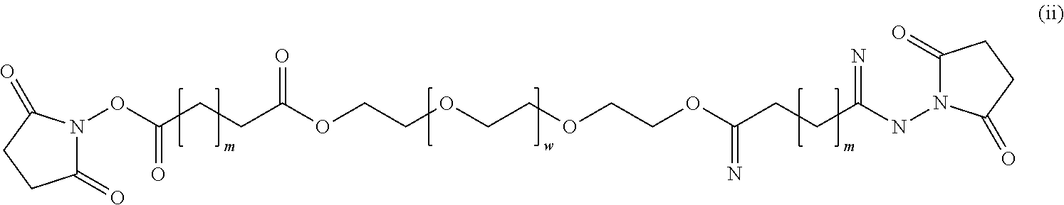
C1(=O)CCC(=O)N1OC(CCC(OCCOCCOCCOC(CCC(=N)NN1C(=O)CCC1=O)=N)=O)=O
